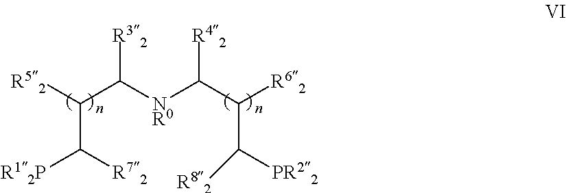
C(C([R72])[R12P])(C([NR0]C(C(C([R82])[PR22])[R62])[R42])[R32])[R52]
